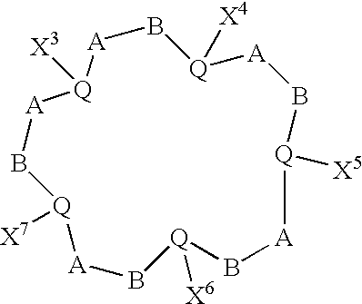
[A]1B[Q]([X4])[A]B[Q]([X5])[A]B[Q]([X6])B[A][Q]([X7])B[A][Q]1[X3]
